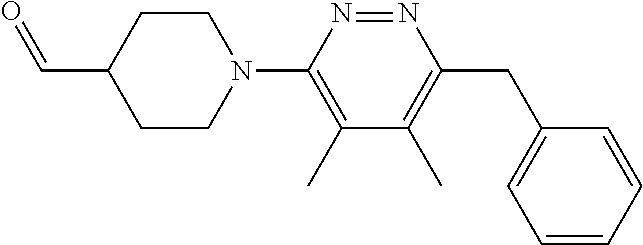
C1=CC=CC(CC2=C(C)C(C)=C(N3CCC(C=O)CC3)N=N2)=C1
